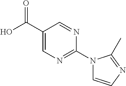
OC(=O)C1=CN=C(N2C=CN=C2C)N=C1
